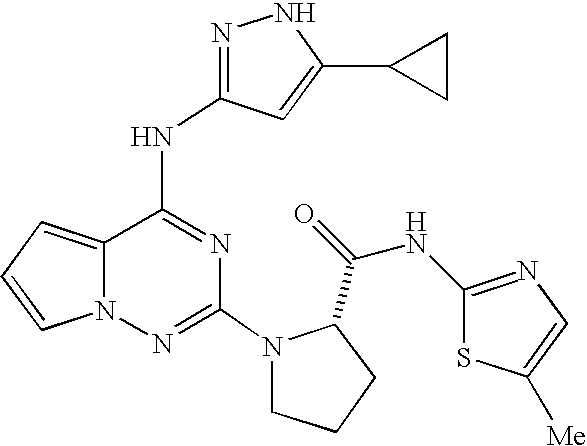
N1=C(NC2=NC(N3CCCC3C(=O)NC3=NC=C([Me])S3)=NN3C2=CC=C3)C=C(C2CC2)N1
